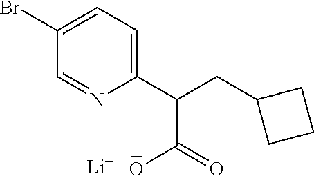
C1(C(CC2CCC2)C(=O)O)=CC=C(Br)C=N1.[Li]
